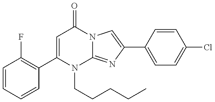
C1=CC(F)=C(C2=CC(=O)N3C(=NC(C4=CC=C(Cl)C=C4)=C3)N2CCCCC)C=C1
